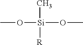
CO[Si](C)(OC)[R]
